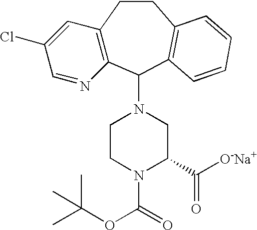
C12=C(C(N3CCN(C(=O)OC(C)(C)C)C(C([O-Na+])=O)C3)C3=C(CC1)C=CC=C3)N=CC(Cl)=C2
